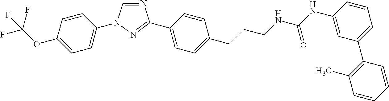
N1=CN(C2=CC=C(OC(F)(F)F)C=C2)N=C1C1=CC=C(CCCNC(NC2=CC(C3=C(C)C=CC=C3)=CC=C2)=O)C=C1
